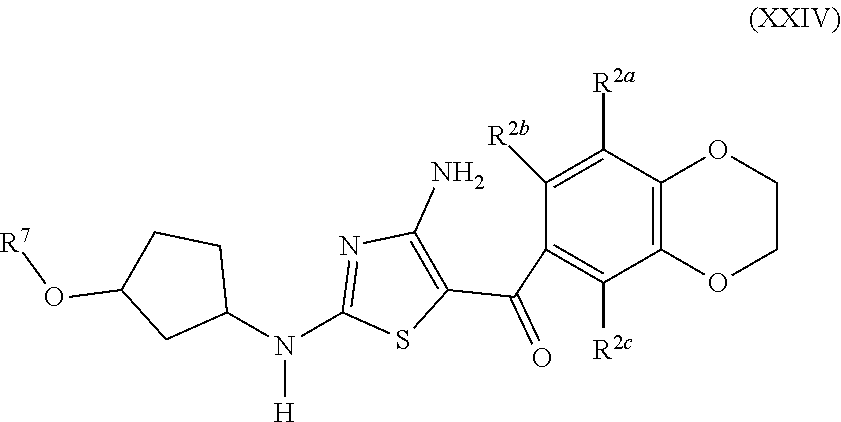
C1([R2b])=C([R2a])C2=C(C([R2c])=C1C(C1=C(N)N=C(N([H])C3CCC(O[R7])C3)S1)=O)OCCO2
